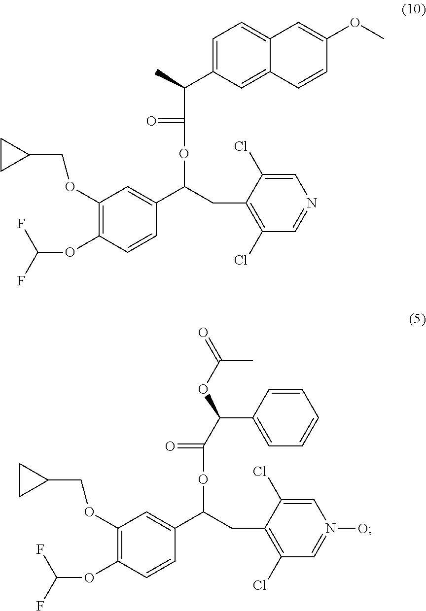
C1(OCC2CC2)=C(OC(F)F)C=CC(C(OC(C(C)C2=CC=C3C(=C2)C=CC(OC)=C3)=O)CC2=C(Cl)C=NC=C2Cl)=C1.C1(OCC2CC2)=C(OC(F)F)C=CC(C(OC(=O)C(C2=CC=CC=C2)OC(C)=O)CC2=C(Cl)C=N(O)C=C2Cl)=C1
